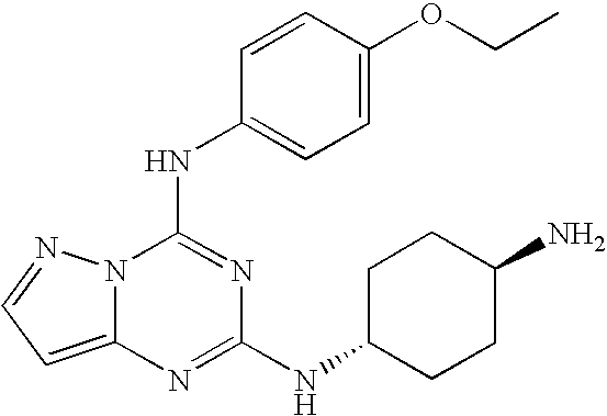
N12C(=CC=N1)N=C(NC1CCC(N)CC1)N=C2NC1=CC=C(OCC)C=C1
